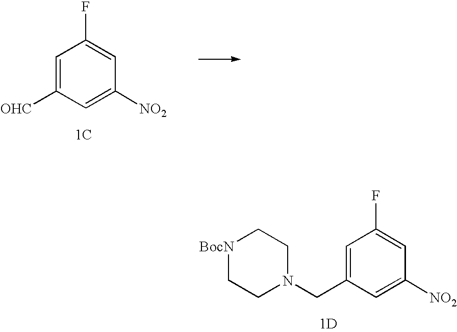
C1=C([OHC])C=C([NO2])C=C1F.[1C].C1=C(CN2CC[BocN]CC2)C=C([NO2])C=C1F.[1D]
